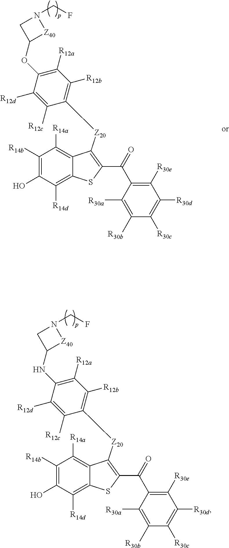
C12=C([R14d])C(O)=C([R14b])C([R14a])=C1C([Z20]C1=C([R12b])C([R12a])=C(OC3[Z40]N(CF)C3)C([R12d])=C1[R12c])=C(C(C1=C([R30e])C([R30d])=C([R30c])C([R30b])=C1[R30a])=O)S2.C12=C([R14d])C(O)=C([R14b])C([R14a])=C1C([Z20]C1=C([R12b])C([R12a])=C(NC3[Z40]N(CF)C3)C([R12d])=C1[R12c])=C(C(C1=C([R30e])C([R30d])=C([R30c])C([R30b])=C1[R30a])=O)S2
